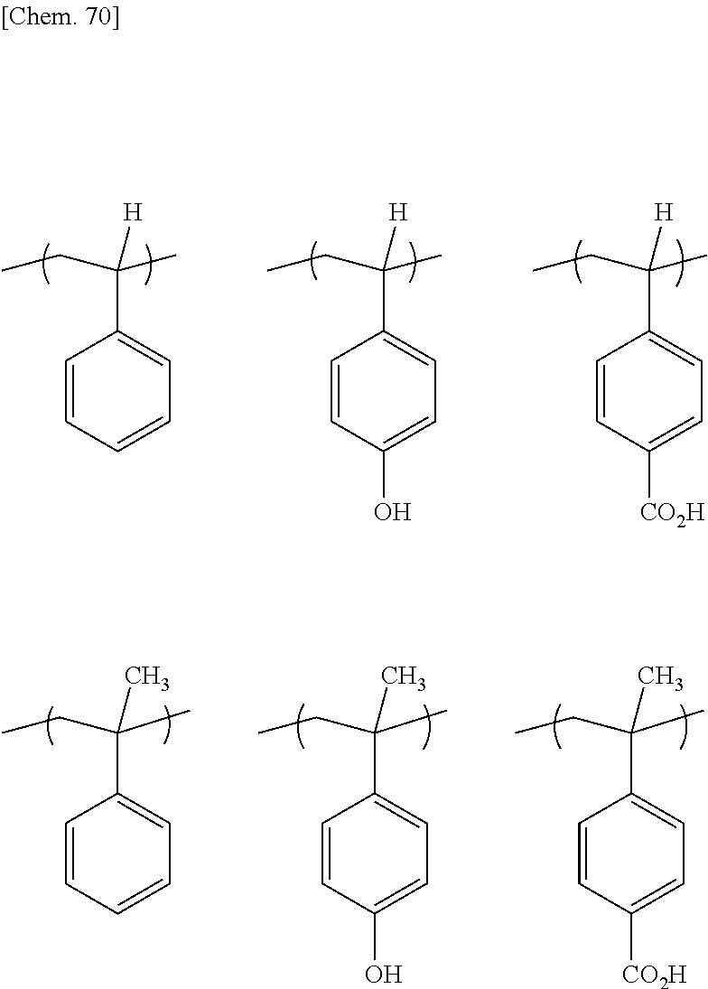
C1=CC(O)=CC=C1C([H])(C)CC.C1=CC([CO2H])=CC=C1C([H])(C)CC.C1=CC=CC=C1C(C)([H])CC.C1=CC=CC=C1C(C)(C)CC.C1=CC(O)=CC=C1C(C)(C)CC.C1=CC([CO2H])=CC=C1C(C)(C)CC
